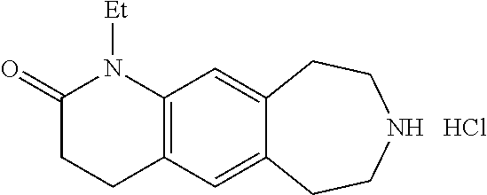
C12=C(C=C3C(=C1)CCNCC3)CCC(=O)N2[Et].Cl
